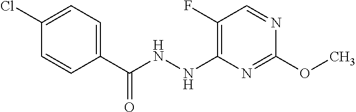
C1(F)=C(NNC(C2=CC=C(Cl)C=C2)=O)N=C(OC)N=C1
